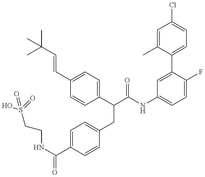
OS(CCNC(=O)C1=CC=C(CC(C(NC2=CC=C(F)C(C3=CC=C(Cl)C=C3C)=C2)=O)C2=CC=C(C=CC(C)(C)C)C=C2)C=C1)(=O)=O
